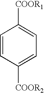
C1=CC([COOR2])=CC=C1[COOR1]
